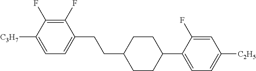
C1(F)=C(F)C([C3H7])=CC=C1CCC1CCC(C2=CC=C([C2H5])C=C2F)CC1
